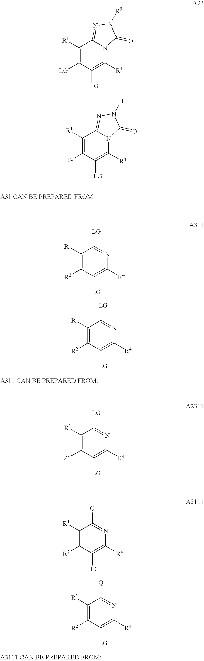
C1([R1])=C([LG])C([LG])=C([R4])N2C1=NN([R5])C2=O.C1([R1])=C([R2])C([LG])=C([R4])N2C1=NN([H])C2=O.C1([R1])=C([R2])C([LG])=C([R4])N=C1[LG].C1([R1])=C([R2])C([LG])=C([R4])N=C1[LG].C1([R1])=C([LG])C([LG])=C([R4])N=C1[LG].C1([R1])=C([R2])C([LG])=C([R4])N=C1[Q].C1([R1])=C([R2])C([LG])=C([R4])N=C1[Q]
